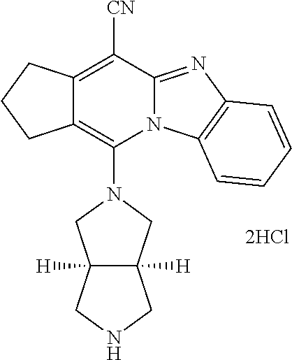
[2HCl].N1(C2=C3C(=C([CN])C4=NC5=C(N24)C=CC=C5)CCC3)CC2([H])C([H])(C1)CNC2
